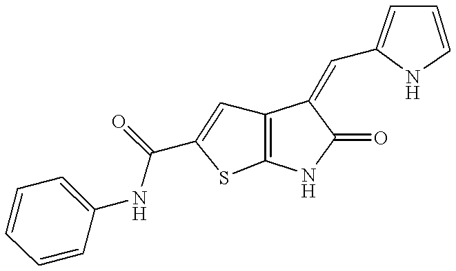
C12=C(NC(=O)C1=CC1=CC=CN1)SC(C(NC1=CC=CC=C1)=O)=C2
